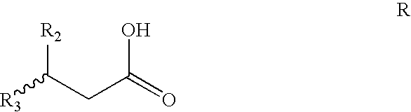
[R3]C(CC(=O)O)[R2]
